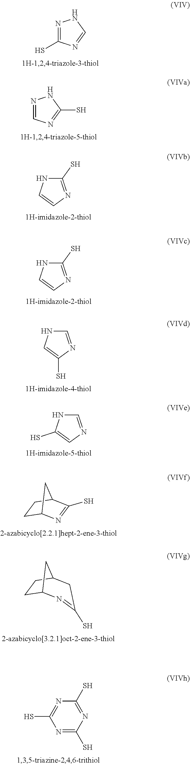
N1=C(S)N=CN1.N1=CN=C(S)N1.C1(S)=NC=CN1.C1(S)=NC=CN1.C1=NC(S)=CN1.C1=NC=C(S)N1.C1C2N=C(S)C(C1)C2.N1=C(S)N=C(S)N=C1S.C1C2N=C(S)CC(C1)C2
